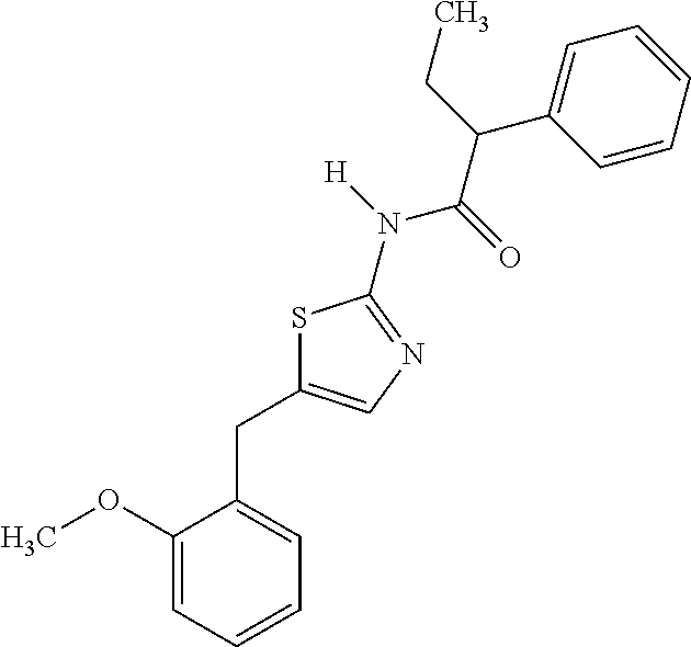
S1C(CC2=CC=CC=C2OC)=CN=C1N([H])C(=O)C(CC)C1=CC=CC=C1
